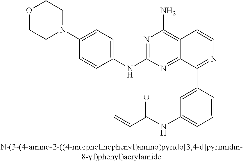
N1=C(NC2=CC=C(N3CCOCC3)C=C2)N=C2C(=C1N)C=CN=C2C1=CC(NC(C=C)=O)=CC=C1
